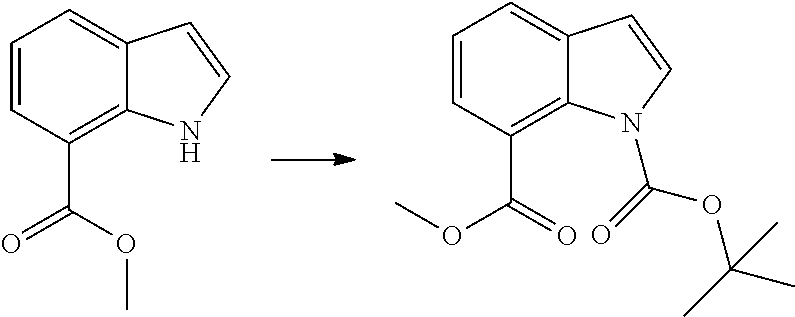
C1=CC(C(OC)=O)=C2C(=C1)C=CN2.C1=CC(C(=O)OC)=C2C(=C1)C=CN2C(=O)OC(C)(C)C
